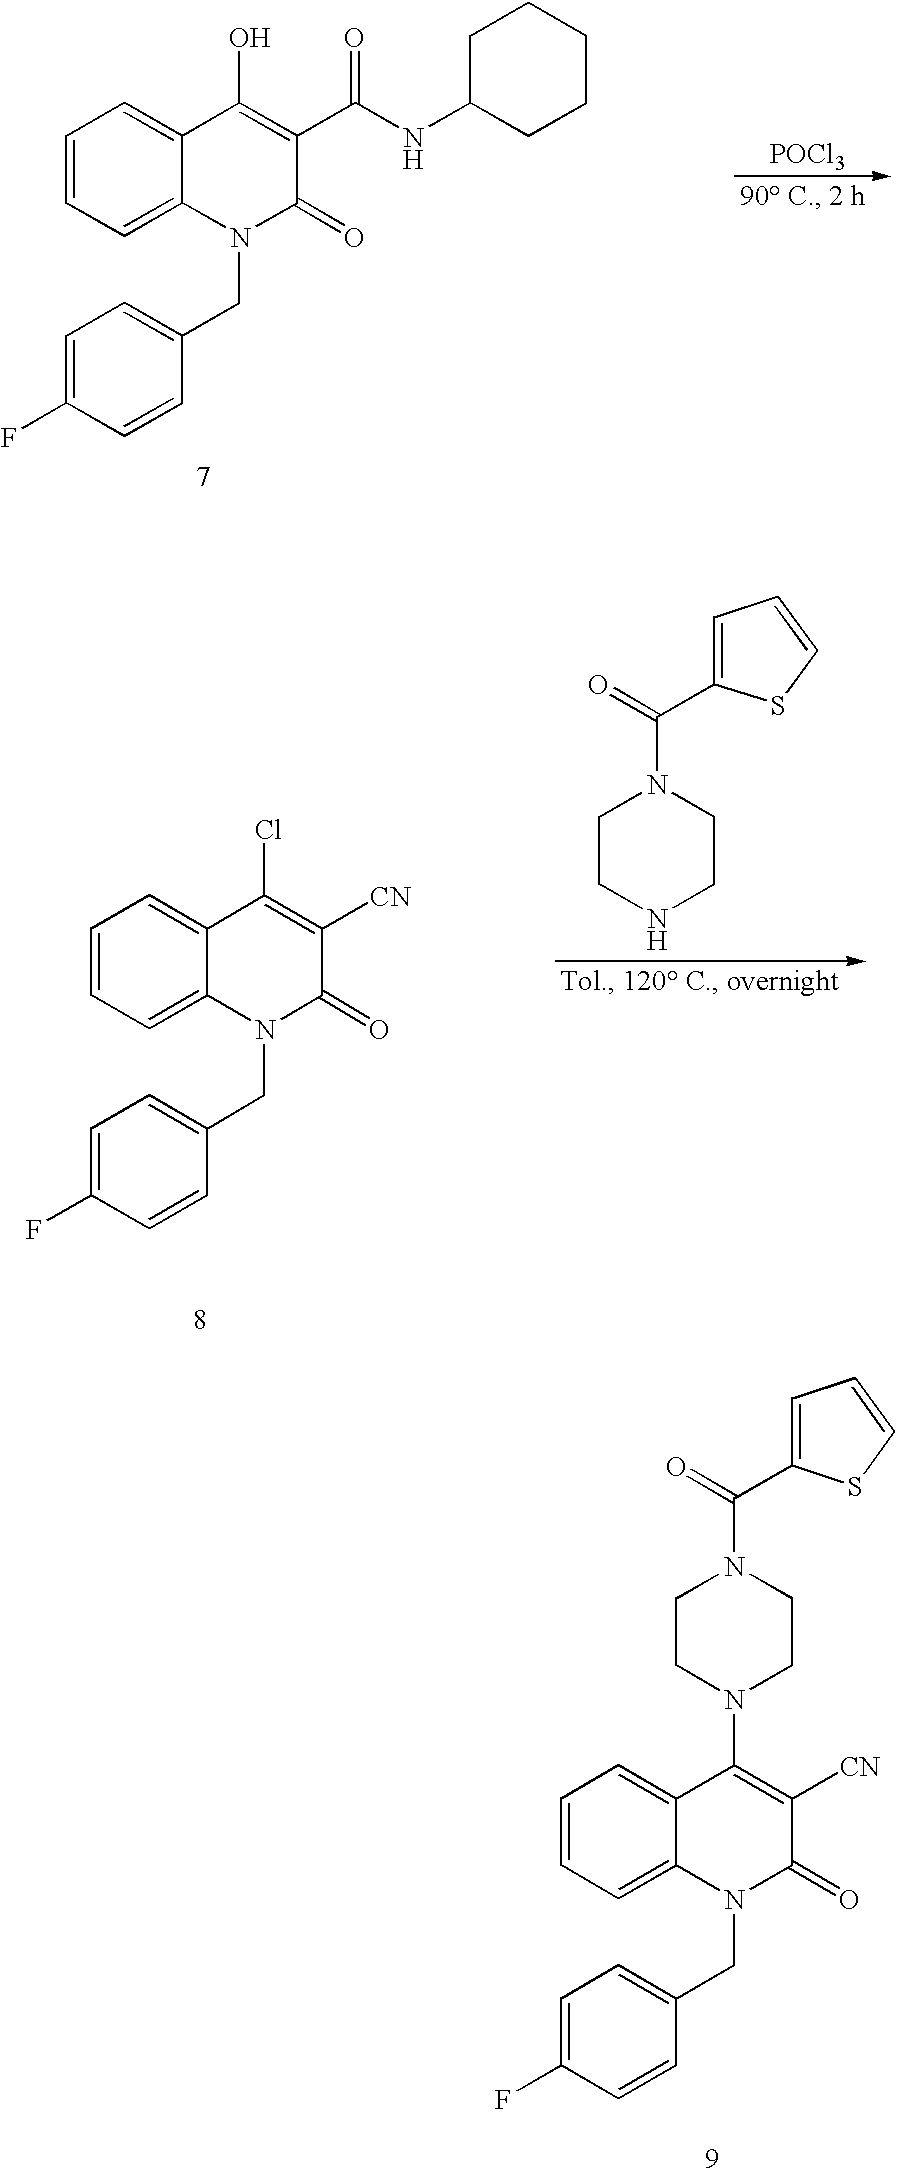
C1=CC=C2C(=C1)C(O)=C(C(NC1CCCCC1)=O)C(=O)N2CC1=CC=C(F)C=C1.[POCl3].C1=CC=C2C(=C1)C(Cl)=C([CN])C(=O)N2CC1=CC=C(F)C=C1.C1CNCCN1C(=O)C1=CC=CS1.C1=CC=C2C(=C1)C(N1CCN(C(=O)C3=CC=CS3)CC1)=C([CN])C(=O)N2CC1=CC=C(F)C=C1
